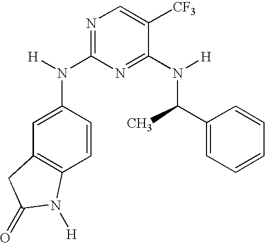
C1=CC(N([H])C2=NC=C([CF3])C(N([H])C(C3=CC=CC=C3)C)=N2)=CC2=C1N([H])C(=O)C2
